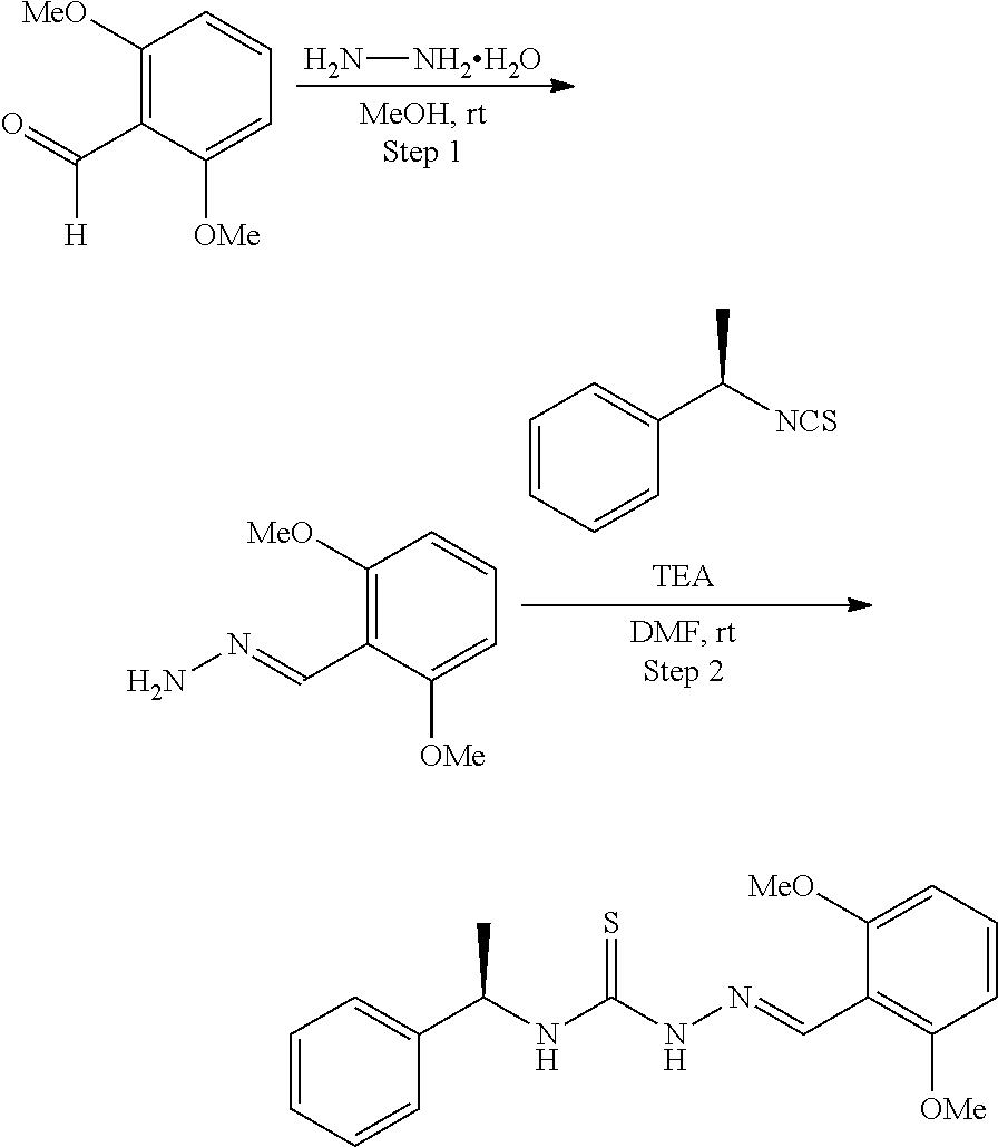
N[NH2H2O].C1([MeO])=C(C(=O)[H])C([OMe])=CC=C1.C1=CC=CC(C([NCS])C)=C1.C1([MeO])=C(C=NN)C([OMe])=CC=C1.C1([MeO])=CC=CC([OMe])=C1C=NNC(NC(C1=CC=CC=C1)C)=S
